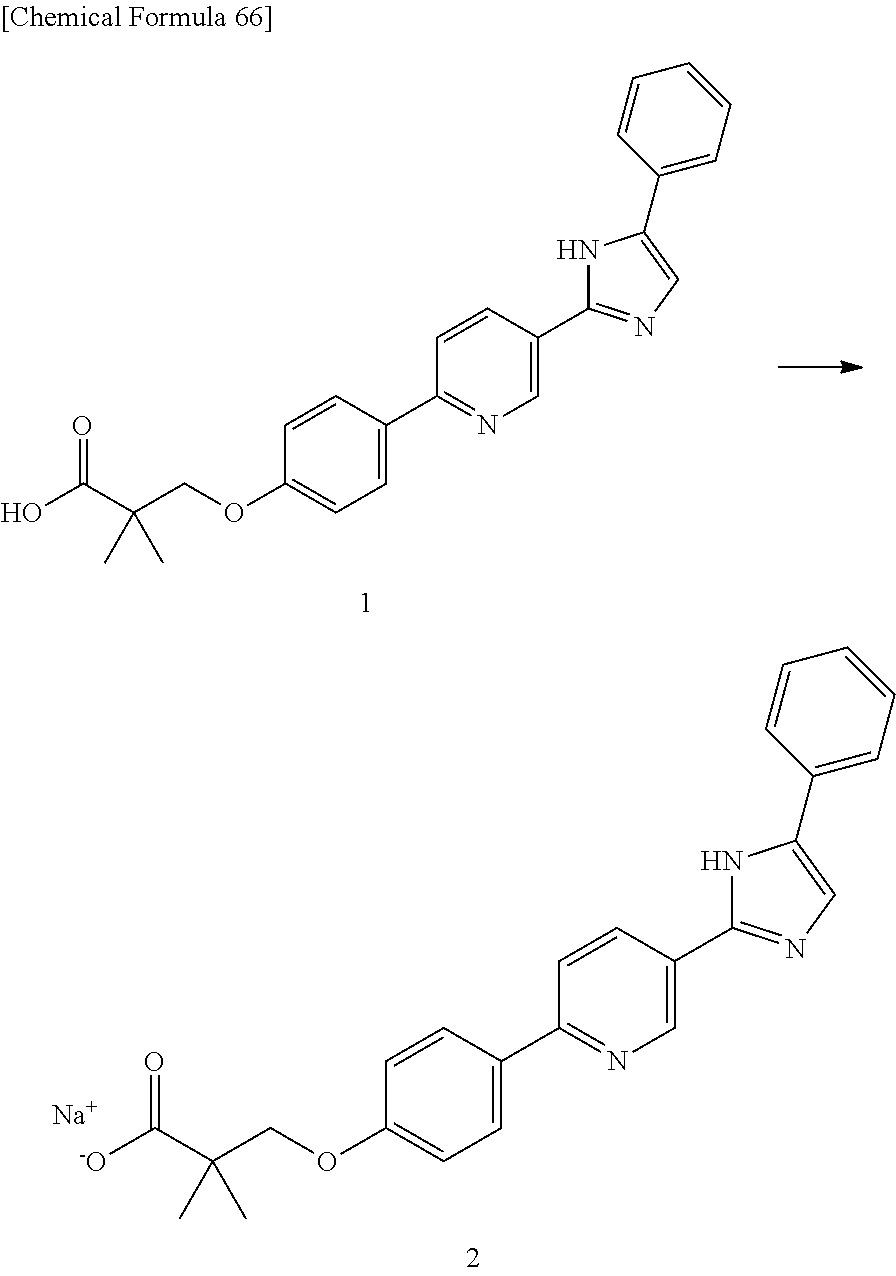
OC(C(COC1=CC=C(C2=NC=C(C3=NC=C(C4=CC=CC=C4)N3)C=C2)C=C1)(C)C)=O.[-O]C(C(COC1=CC=C(C2=NC=C(C3=NC=C(C4=CC=CC=C4)N3)C=C2)C=C1)(C)C)=O.[Na]
